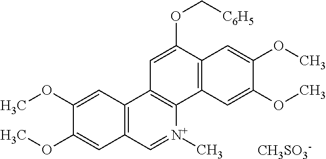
C1=C(OC[C6H5])C2=C(C3=C1C1=C(C=[N+]3C)C=C(OC)C(OC)=C1)C=C(OC)C(OC)=C2.[CH3SO3-]
